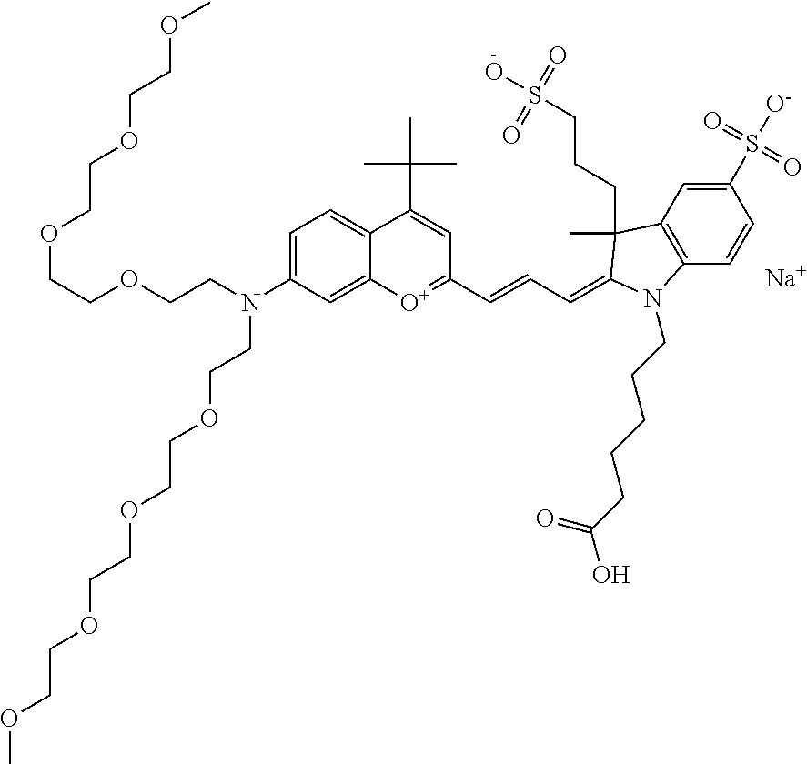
[Na].C(COCCN(C1=CC=C2C(=C1)[O+]=C(C=CC=C1C(C)(CCCS(O)(=O)=O)C3=C(C=CC(S([O-])(=O)=O)=C3)N1CCCCCC(=O)O)C=C2C(C)(C)C)CCOCCOCCOCCOC)OCCOCCOC
